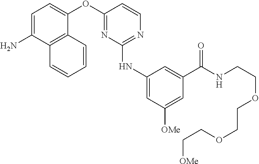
C1(NC2=NC=CC(OC3=CC=C(N)C4=C3C=CC=C4)=N2)=CC([OMe])=CC(C(NCCOCCOCC[OMe])=O)=C1
